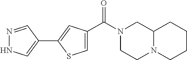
N1(C(C2=CSC(C3=CNN=C3)=C2)=O)CCN2C(C1)CCCC2
